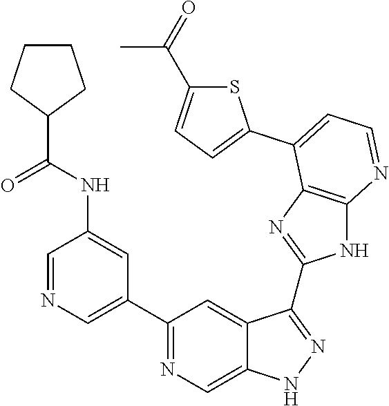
C1=NC=C(C2=NC=C3C(=C2)C(C2=NC4=C(N2)N=CC=C4C2=CC=C(C(=O)C)S2)=NN3)C=C1NC(C1CCCC1)=O
